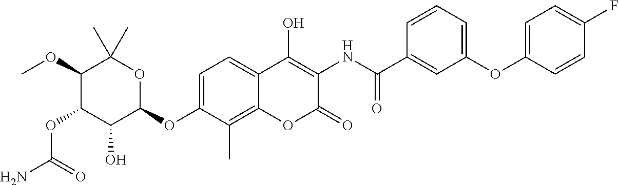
NC(=O)OC1C(O)C(OC2=CC=C3C(=C2C)OC(=O)C(NC(=O)C2=CC(OC4=CC=C(F)C=C4)=CC=C2)=C3O)OC(C)(C)C1OC
